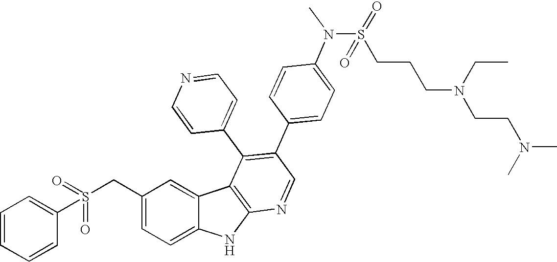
C(C1=CC=C2C(=C1)C1=C(N2)N=CC(C2=CC=C(N(C)S(=O)(CCCN(CCN(C)C)CC)=O)C=C2)=C1C1=CC=NC=C1)S(C1=CC=CC=C1)(=O)=O
